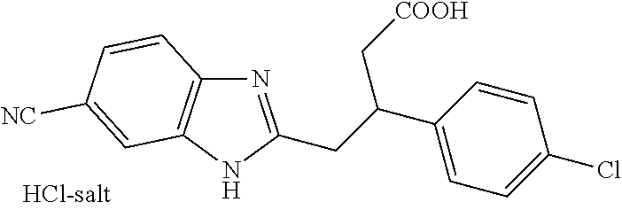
N1=C(CC(C[COOH])C2=CC=C(Cl)C=C2)NC2=C1C=CC([NC])=C2
